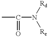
CC(N([Rd])[Re])=O
